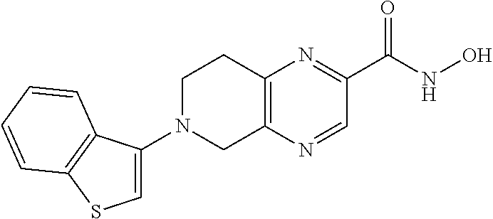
C12=C(N=CC(C(NO)=O)=N1)CN(C1=CSC3=C1C=CC=C3)CC2
